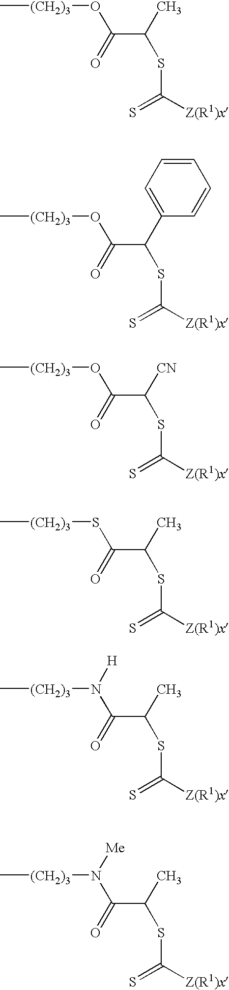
C[(CH2)3]OC(C(C)SC([Z(R1)x])=S)=O.C[(CH2)3]OC(C(C1=CC=CC=C1)SC([Z(R1)x])=S)=O.C[(CH2)3]OC(C([CN])SC([Z(R1)x])=S)=O.C[(CH2)3]SC(C(C)SC([Z(R1)x])=S)=O.C[(CH2)3]N(C(C(C)SC([Z(R1)x])=S)=O)[H].C[(CH2)3]N(C(C(C)SC([Z(R1)x])=S)=O)[Me]
